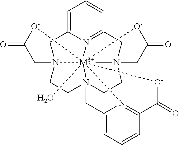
C1=C2N3=C(C=C1)CN14[M3+]35678(O)(N(C2)(CCN5(CC1)CC1=CC=CC(=N61)C(=O)[O-]7)CC(=O)[O-]8)[O-]C(=O)C4
